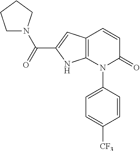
C1=CC(N2C(=O)C=CC3=C2NC(C(=O)N2CCCC2)=C3)=CC=C1[CF3]
